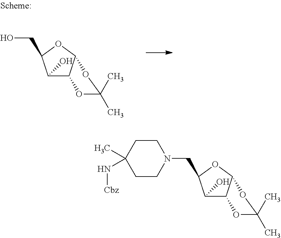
N1(CC2C(O)C3C(OC(C)(C)O3)O2)CCC(C)(N[Cbz])CC1.OCC1C(O)C2C(OC(C)(C)O2)O1
